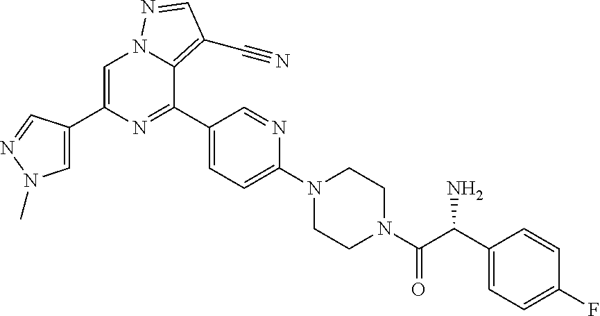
C1=C(C2=CN(C)N=C2)N=C(C2=CC=C(N3CCN(C(=O)C(C4=CC=C(F)C=C4)N)CC3)N=C2)C2=C(C#N)C=NN12
